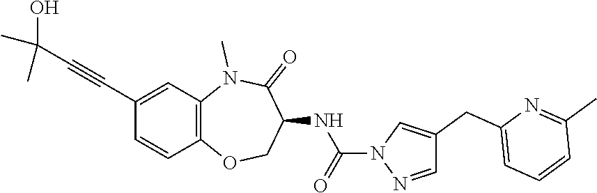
CN1C2=C(C=CC(C#CC(O)(C)C)=C2)OCC(NC(=O)N2N=CC(CC3=CC=CC(C)=N3)=C2)C1=O
